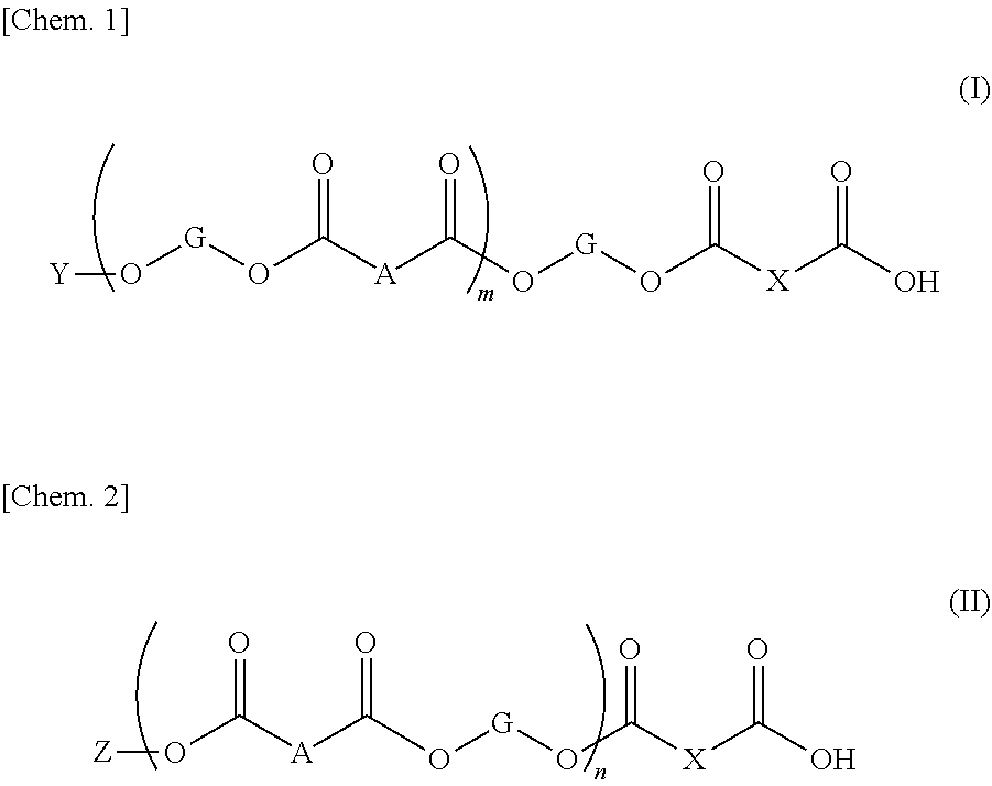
C(=O)([A]C(=O)O[G]O[Y])O[G]OC(=O)[X]C(=O)O.C(=O)([A]C(=O)O[Z])O[G]OC(=O)[X]C(=O)O
